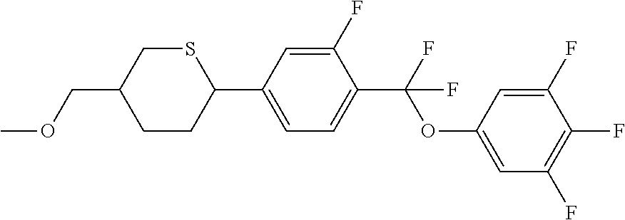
O(CC1CCC(C2=CC=C(C(OC3=CC(F)=C(F)C(F)=C3)(F)F)C(F)=C2)SC1)C
